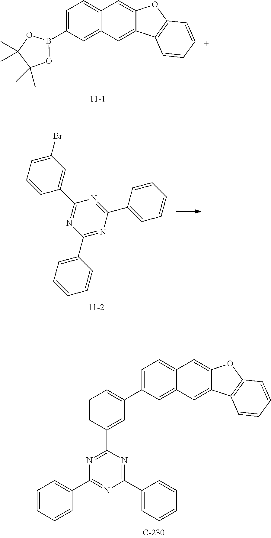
C1=C(B2OC(C)(C)C(C)(C)O2)C=C2C(=C1)C=C1C(=C2)C2=C(O1)C=CC=C2.C1(C2=CC=CC=C2)=NC(C2=CC=CC=C2)=NC(C2=CC(Br)=CC=C2)=N1.C1=C(C2=CC=CC(C3=NC(C4=CC=CC=C4)=NC(C4=CC=CC=C4)=N3)=C2)C=C2C(=C1)C=C1C(=C2)C2=C(O1)C=CC=C2
